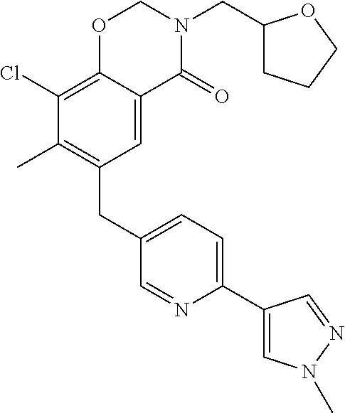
C1(CC2=C(C)C(Cl)=C3C(=C2)C(=O)N(CC2CCCO2)CO3)=CC=C(C2=CN(C)N=C2)N=C1
